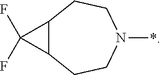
C12C(C1(F)F)CCN(*)CC2
